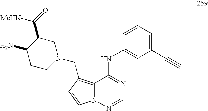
C12=C(CN3CCC(N)C(C(=O)[MeHN])C3)C=CN1N=CN=C2NC1=CC(C#C)=CC=C1
